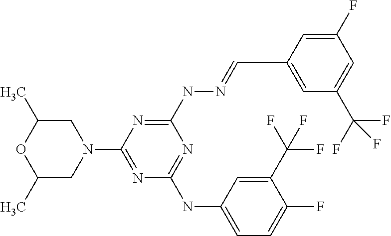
C1(C)CN(C2=NC(NC3=CC=C(F)C(C(F)(F)F)=C3)=NC(NN=CC3=CC(C(F)(F)F)=CC(F)=C3)=N2)CC(C)O1
